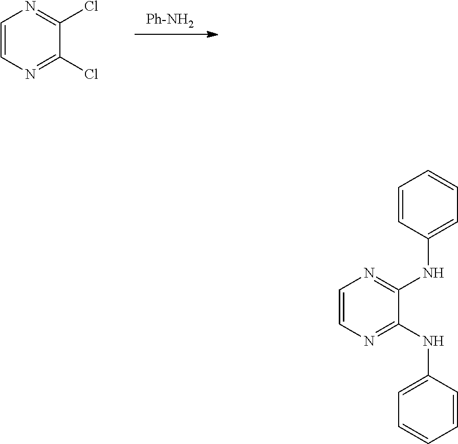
C1=CN=C(Cl)C(Cl)=N1.[Ph-NH2].C1=CC=CC(NC2=NC=CN=C2NC2=CC=CC=C2)=C1
